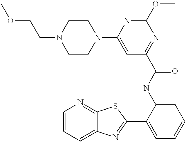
C1=CC=C2C(=N1)SC(C1=CC=CC=C1NC(=O)C1=NC(OC)=NC(N3CCN(CCOC)CC3)=C1)=N2
